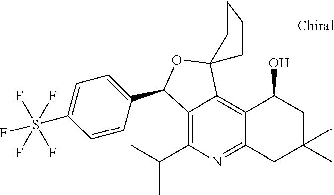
C1=C(S(F)(F)(F)(F)F)C=CC(C2C3=C(C(C)C)N=C4C(=C3C3(O2)CCCC3)C(O)CC(C)(C)C4)=C1
